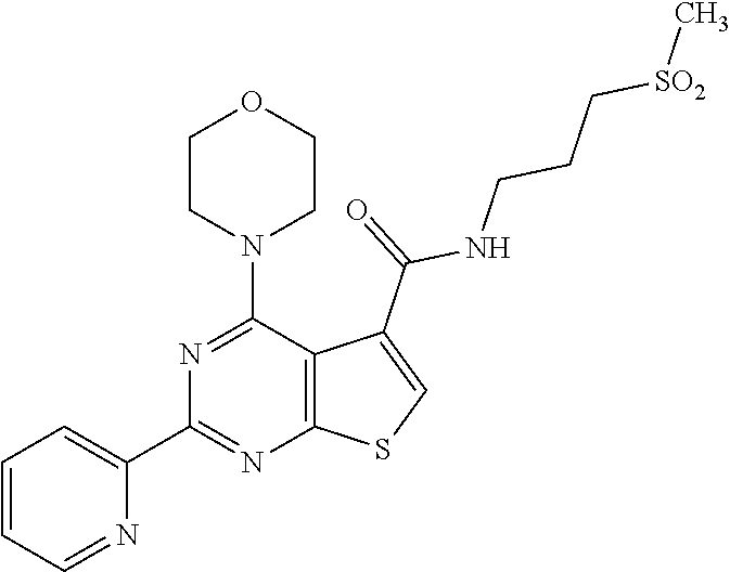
C1=CC=NC(C2=NC3=C(C(N4CCOCC4)=N2)C(C(=O)NCCC[SO2]C)=CS3)=C1
